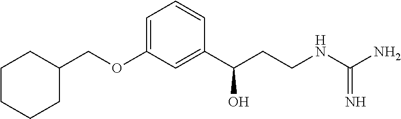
C1CCCC(COC2=CC=CC(C(CCNC(=N)N)O)=C2)C1
